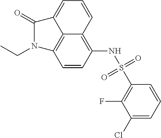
C1(Cl)=CC=CC(S(NC2=C3C4=C(C=C2)N(CC)C(=O)C4=CC=C3)(=O)=O)=C1F
